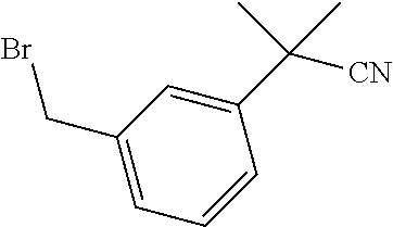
C1(C([CN])(C)C)=CC(CBr)=CC=C1
